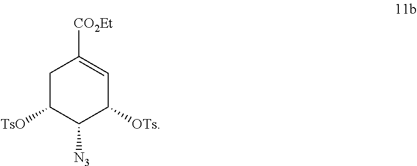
C1C([TsO])C([N3])C([OTs])C=C1[CO2Et]
